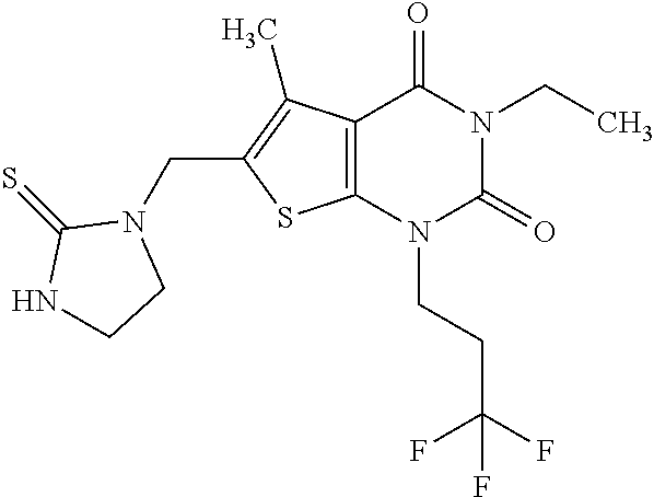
C12=C(N(CCC(F)(F)F)C(=O)N(CC)C1=O)SC(CN1C(=S)NCC1)=C2C
